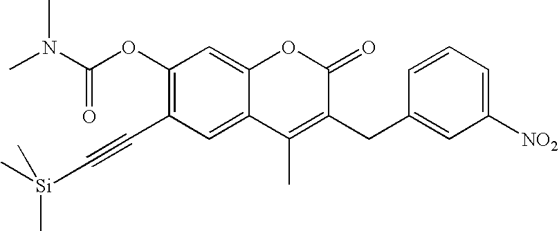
C1(OC(N(C)C)=O)=C(C#C[Si](C)(C)C)C=C2C(=C1)OC(=O)C(CC1=CC([NO2])=CC=C1)=C2C
